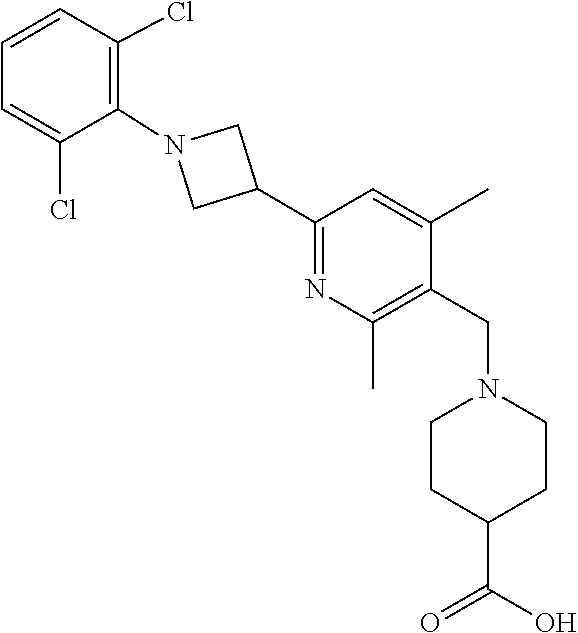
C1=C(C)C(CN2CCC(C(=O)O)CC2)=C(C)N=C1C1CN(C2=C(Cl)C=CC=C2Cl)C1
